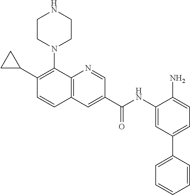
C1N(C2=C(C3CC3)C=CC3=C2N=CC(C(NC2=CC(C4=CC=CC=C4)=CC=C2N)=O)=C3)CCNC1
